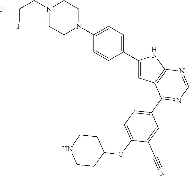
C1(C2=CC=C(N3CCN(CC(F)F)CC3)C=C2)=CC2=C(N1)N=CN=C2C1=CC=C(OC2CCNCC2)C(C#N)=C1
